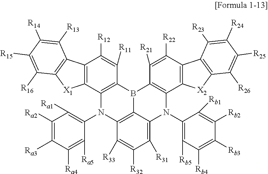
C12=C(B3C4=C(N1C1=C([Ra1])C([Ra2])=C([Ra3])C([Ra4])=C1[Ra5])C([R33])=C([R32])C([R31])=C4N(C1=C([Rb5])C([Rb4])=C([Rb3])C([Rb2])=C1[Rb1])C1=C3C([R21])=C([R22])C3=C1[X2]C1=C3C([R23])=C([R24])C([R25])=C1[R26])C([R11])=C([R12])C1=C2[X1]C2=C1C([R13])=C([R14])C([R15])=C2[R16]
